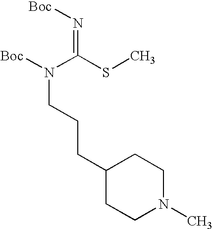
N(=C(SC)N([Boc])CCCC1CCN(C)CC1)[Boc]
